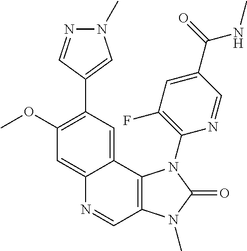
C12=CC(OC)=C(C3=CN(C)N=C3)C=C1C1=C(C=N2)N(C)C(=O)N1C1=C(F)C=C(C(NC)=O)C=N1
